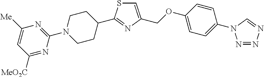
C1([Me])=CC([MeO2C])=NC(N2CCC(C3=NC(COC4=CC=C(N5N=NN=C5)C=C4)=CS3)CC2)=N1
